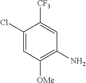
C1(Cl)=CC([OMe])=C(N)C=C1[CF3]
